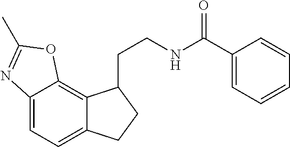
C12=CC=C3C(=C1OC(C)=N2)C(CCNC(=O)C1=CC=CC=C1)CC3
